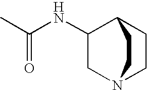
C1(NC(C)=O)CN2CCC1CC2
